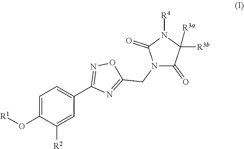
C1=C(O[R1])C([R2])=CC(C2=NOC(CN3C(=O)C([R3b])([R3a])N([R4])C3=O)=N2)=C1
